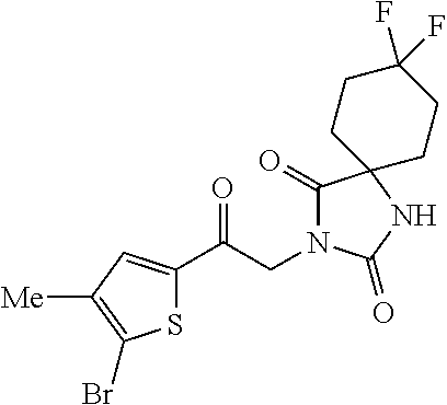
S1C(C(CN2C(=O)C3(NC2=O)CCC(F)(F)CC3)=O)=CC([Me])=C1Br
